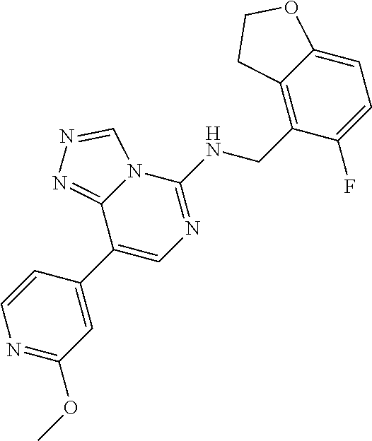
C1(C2=CC(OC)=NC=C2)=CN=C(NCC2=C3C(=CC=C2F)OCC3)N2C1=NN=C2
